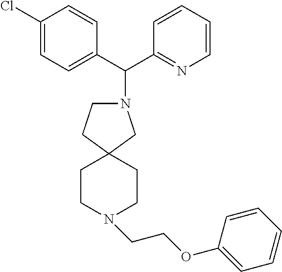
C1(Cl)=CC=C(C(C2=NC=CC=C2)N2CCC3(C2)CCN(CCOC2=CC=CC=C2)CC3)C=C1
